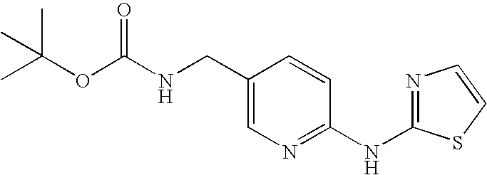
C1(CNC(OC(C)(C)C)=O)=CN=C(NC2=NC=CS2)C=C1
